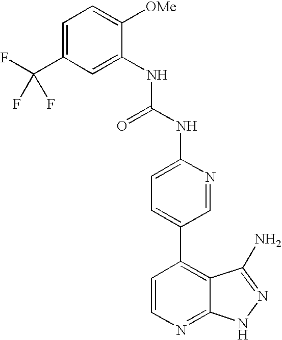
C1=C(C(F)(F)F)C=C(NC(NC2=CC=C(C3=C4C(=NC=C3)NN=C4N)C=N2)=O)C([OMe])=C1
